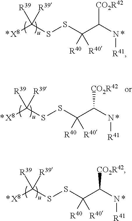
[X8]C(SSC(C(N[R41])[CO2R42])([R40])[R40])([R39])[R39].[X8]C(SSC(C(N[R41])[CO2R42])([R40])[R40])([R39])[R39].[X8]C(SSC(C(N[R41])[CO2R42])([R40])[R40])([R39])[R39]
